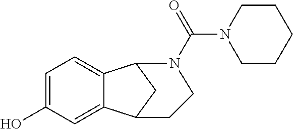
C1=C(O)C=C2C(=C1)C1CC2CCN1C(=O)N1CCCCC1
